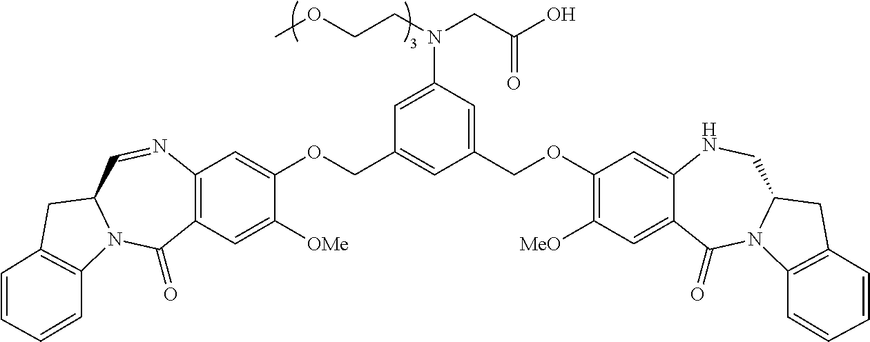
C12=C(C=C([OMe])C(OCC3=CC(COC4=C([MeO])C=C5C(=C4)NCC4N(C5=O)C5=C(C4)C=CC=C5)=CC(N(CC(O)=O)CCOC)=C3)=C1)C(=O)N1C(C=N2)CC2=C1C=CC=C2
